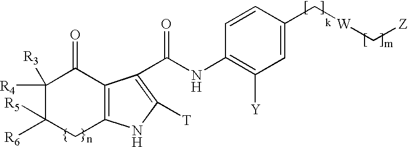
C12=C(C(=O)C([R4])([R3])C([R6])([R5])C1)C(C(=O)NC1=C([Y])C=C(C[W]C[Z])C=C1)=C([T])N2
